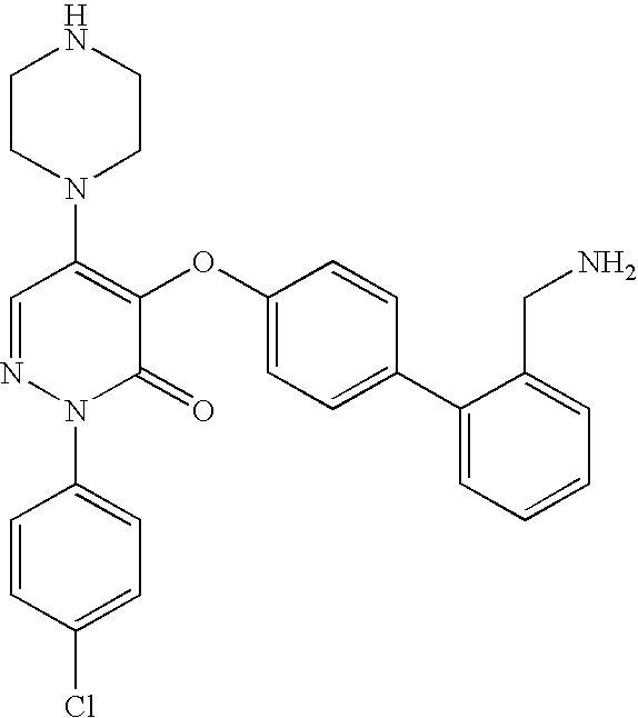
N1(C2=C(OC3=CC=C(C4=CC=CC=C4CN)C=C3)C(=O)N(C3=CC=C(Cl)C=C3)N=C2)CCNCC1
